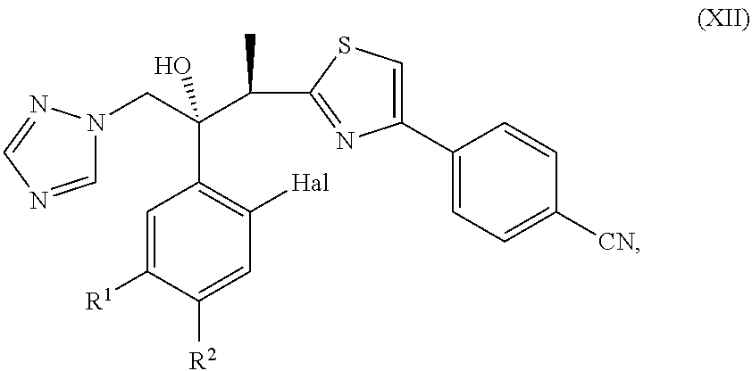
C1=C([R1])C([R2])=CC([Hal])=C1C(C(C)C1=NC(C2=CC=C([CN])C=C2)=CS1)(CN1C=NC=N1)O
